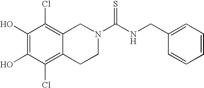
C1(O)=C(O)C(Cl)=C2C(=C1Cl)CN(C(NCC1=CC=CC=C1)=S)CC2
